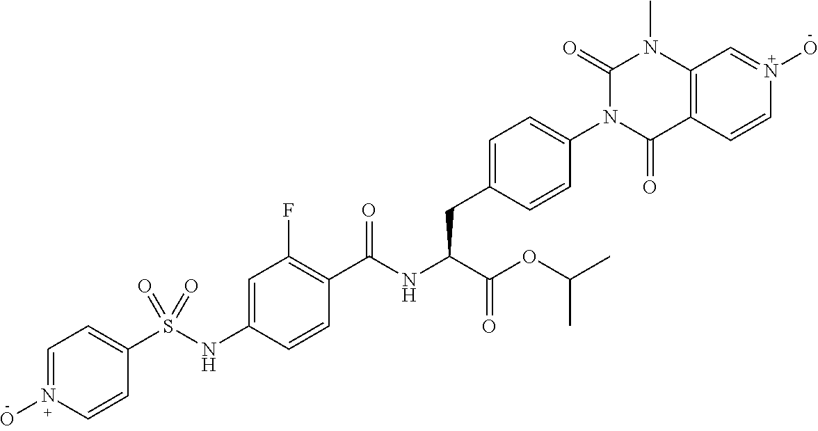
C1=CN(O)=CC=C1S(NC1=CC(F)=C(C(NC(C(=O)OC(C)C)CC2=CC=C(N3C(=O)C4=C(N(C)C3=O)C=N(O)C=C4)C=C2)=O)C=C1)(=O)=O
